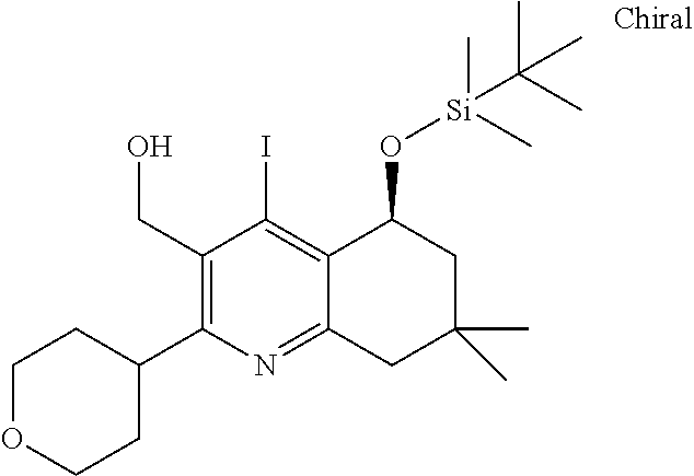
C(C1=C(C2CCOCC2)N=C2C(=C1I)C(O[Si](C)(C)C(C)(C)C)CC(C)(C)C2)O
